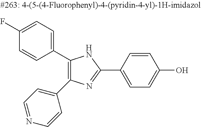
C1(C2=C(C3=CC=NC=C3)N=C(C3=CC=C(O)C=C3)N2)=CC=C(F)C=C1
